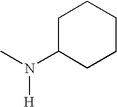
[H]N(C)C1CCCCC1
